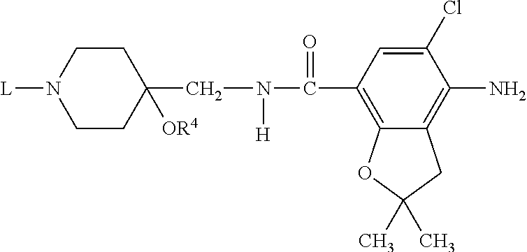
C12=C(C(N(CC3([OR4])CCN([L])CC3)[H])=O)C=C(Cl)C(N)=C1CC(C)(C)O2
